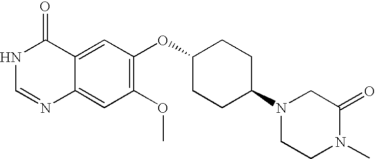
C1(=O)NC=NC2=CC(OC)=C(OC3CCC(N4CCN(C)C(=O)C4)CC3)C=C12
